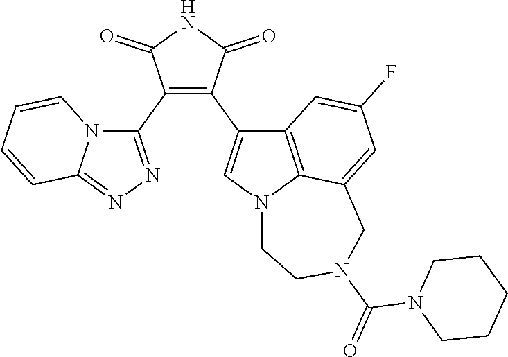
C1(C2=NN=C3N2C=CC=C3)=C(C2=CN3C4=C2C=C(F)C=C4CN(C(N2CCCCC2)=O)CC3)C(=O)NC1=O
